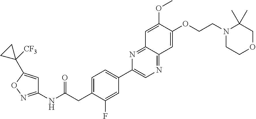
C1=C(CC(NC2=NOC(C3([CF3])CC3)=C2)=O)C(F)=CC(C2=CN=C3C(=N2)C=C(OC)C(OCCN2CCOCC2(C)C)=C3)=C1
